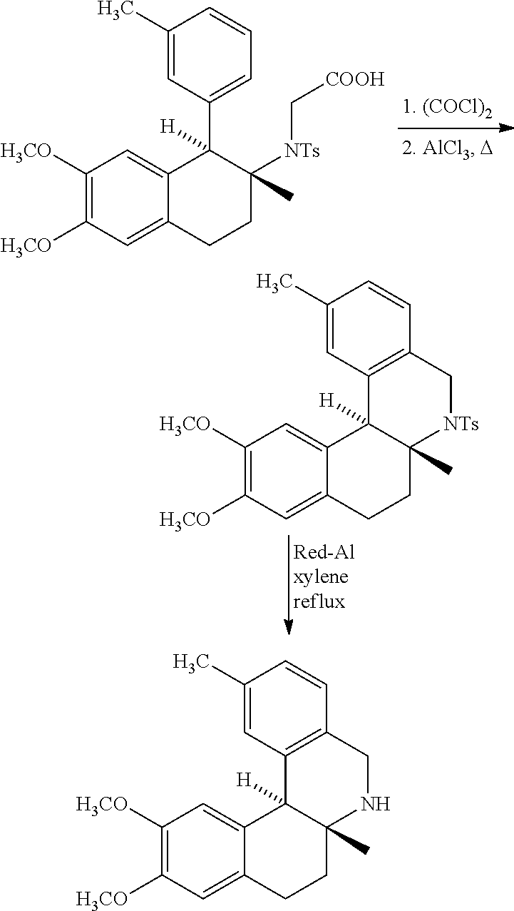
C1(C)=CC2=C(C=C1)C[NTs]C1(C)C2([H])C2=CC([H3CO])=C([H3CO])C=C2CC1.C1([H3CO])=C([H3CO])C=C2C(=C1)C(C1=CC=CC(C)=C1)([H])C([NTs]C[COOH])(C)CC2.C1(C)=CC2=C(C=C1)CNC1(C)C2([H])C2=CC([H3CO])=C([H3CO])C=C2CC1
